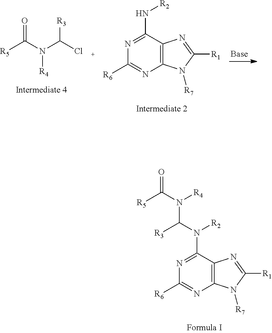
N1=C(N[R2])C2=C(N=C1[R6])N([R7])C([R1])=N2.[R5]C(N([R4])C(Cl)[R3])=O.O=C([R5])N([R4])C(N([R2])C1=NC([R6])=NC2=C1N=C([R1])N2[R7])[R3]
